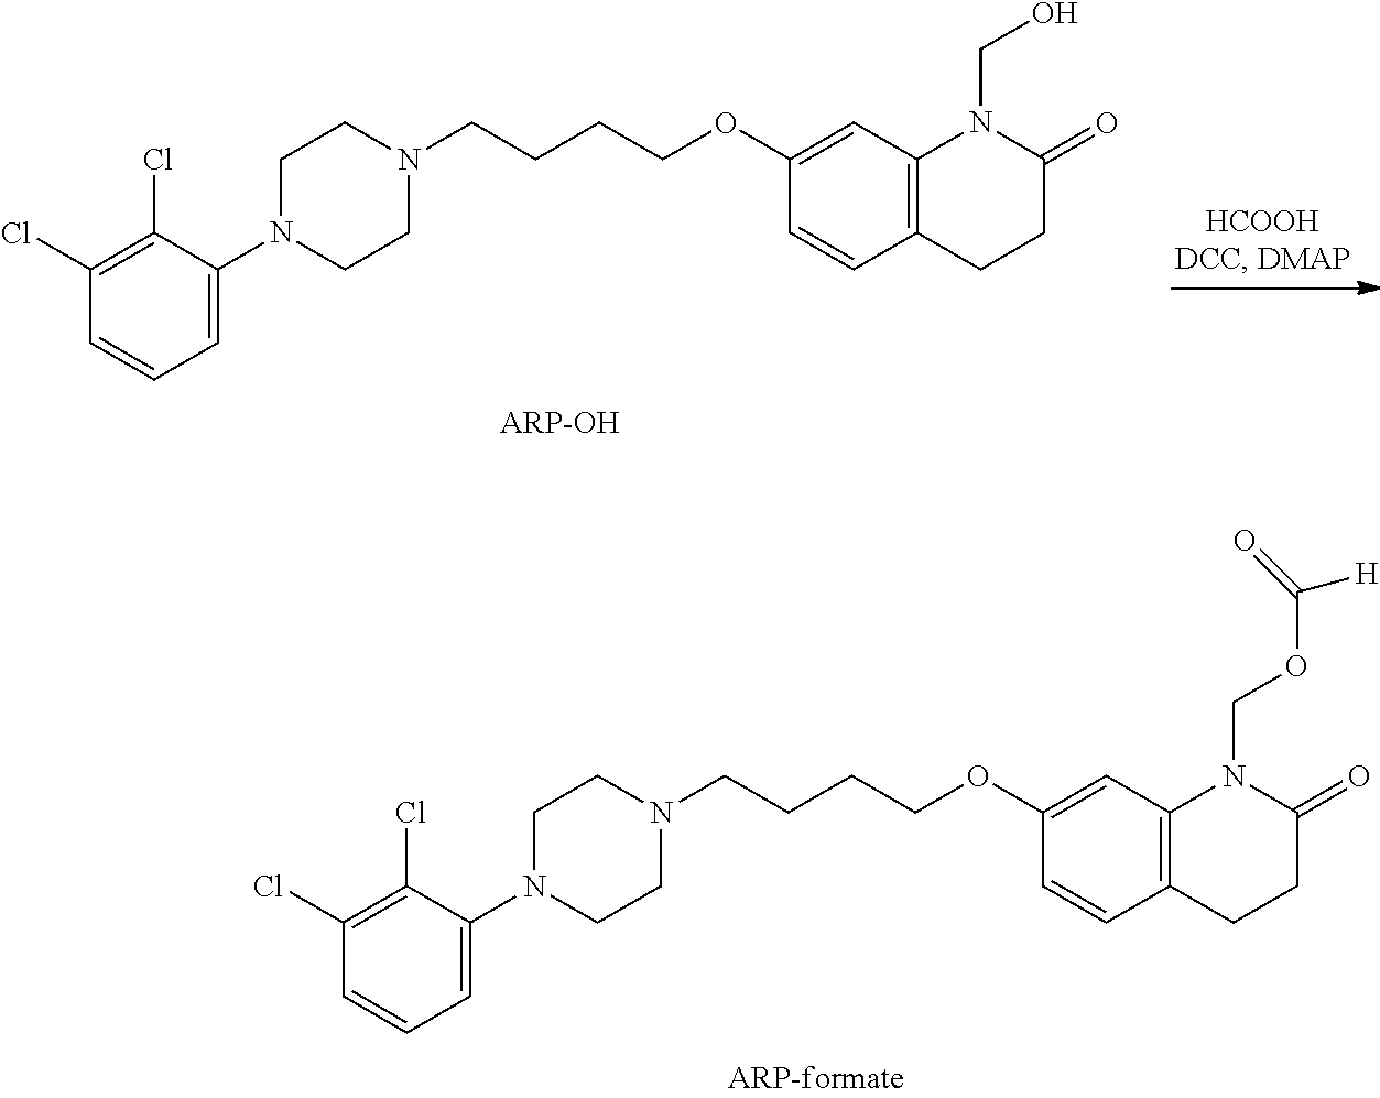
C1CN(C2=CC=CC(Cl)=C2Cl)CCN1CCCCOC1=CC2=C(CCC(=O)N2COC(=O)[H])C=C1.C1CN(C2=CC=CC(Cl)=C2Cl)CCN1CCCCOC1=CC2=C(C=C1)CCC(=O)N2CO
